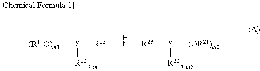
[(R11O)m1][Si]([R13]N[R23][Si]([(OR21)m2])[R22])[R12]
